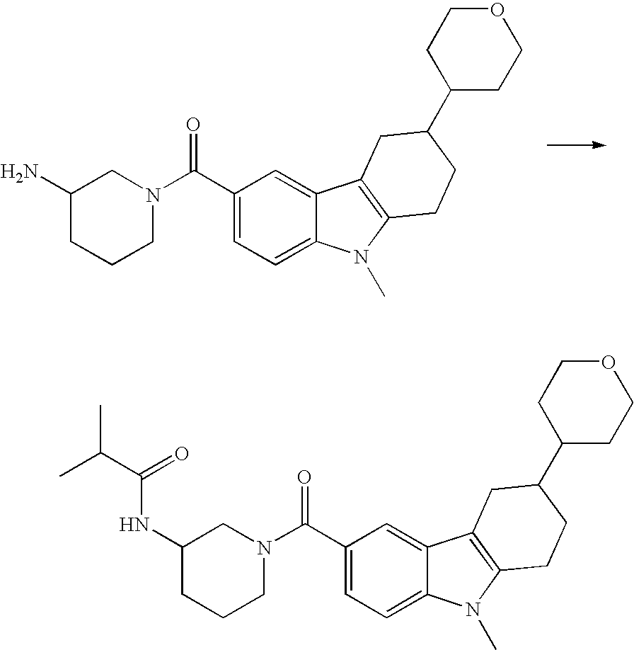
C1(C(N2CC(NC(C(C)C)=O)CCC2)=O)=CC=C2C(=C1)C1=C(N2C)CCC(C2CCOCC2)C1.C1(C(N2CC(N)CCC2)=O)=CC=C2C(=C1)C1=C(N2C)CCC(C2CCOCC2)C1
